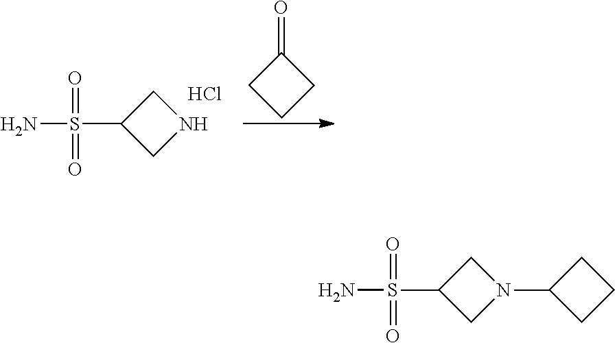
Cl.O=S(=O)(C1CNC1)N.O=C1CCC1.O=S(=O)(C1CN(C2CCC2)C1)N
